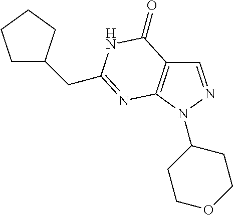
C1=NN(C2CCOCC2)C2=C1C(=O)NC(CC1CCCC1)=N2
